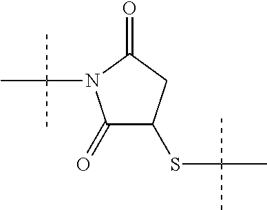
O=C1C(SC(C)(C)C)CC(=O)N1C(C)(C)C
